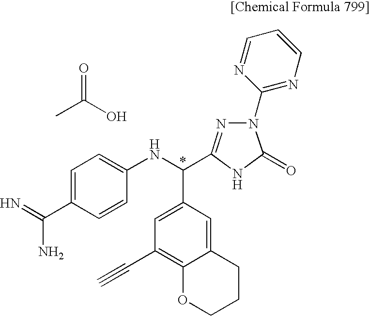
C1=C(C(=N)N)C=CC(NC(C2=CC(C#C)=C3C(=C2)CCCO3)C2=NN(C3=NC=CC=N3)C(=O)N2)=C1.CC(=O)O
